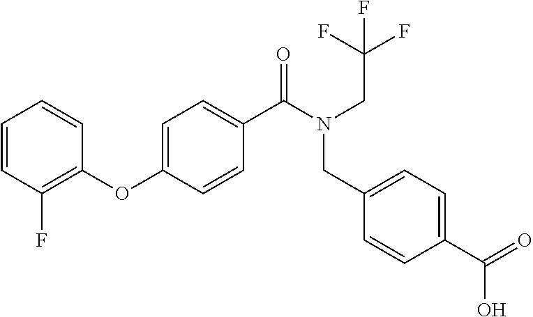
C1=CC(F)=C(OC2=CC=C(C(N(CC(F)(F)F)CC3=CC=C(C(=O)O)C=C3)=O)C=C2)C=C1
